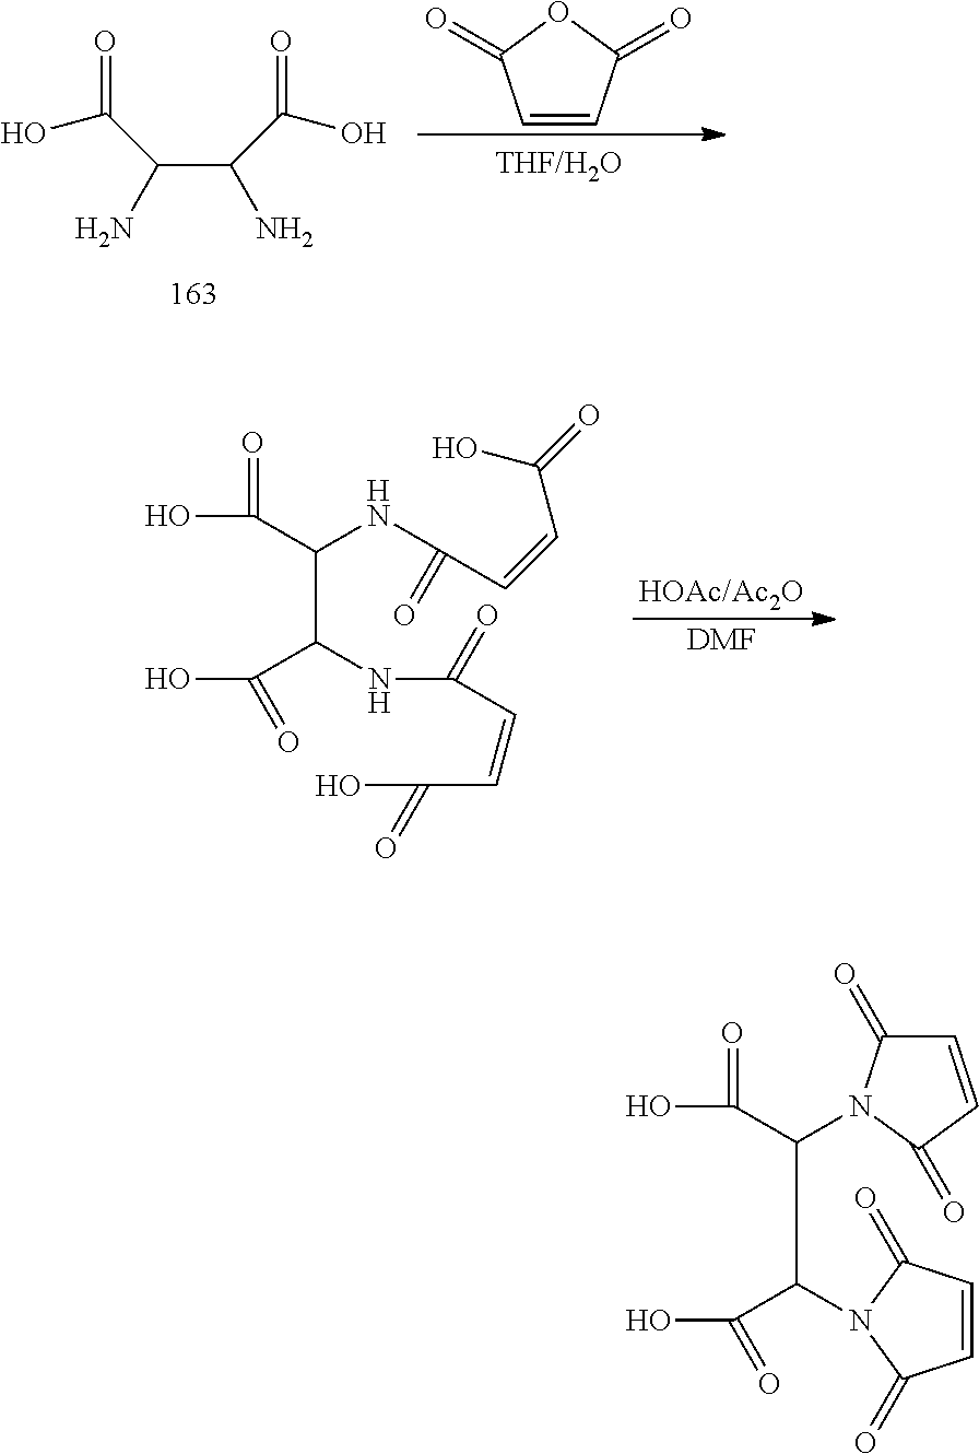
C(C(N)C(O)=O)(N)C(O)=O.O1C(=O)C=CC1=O.[HOAc/Ac2O].C(C(C(O)=O)NC(C=CC(=O)O)=O)(NC(=O)C=CC(O)=O)C(O)=O.[DMF].C(C(C(O)=O)N1C(=O)C=CC1=O)(C(O)=O)N1C(=O)C=CC1=O
